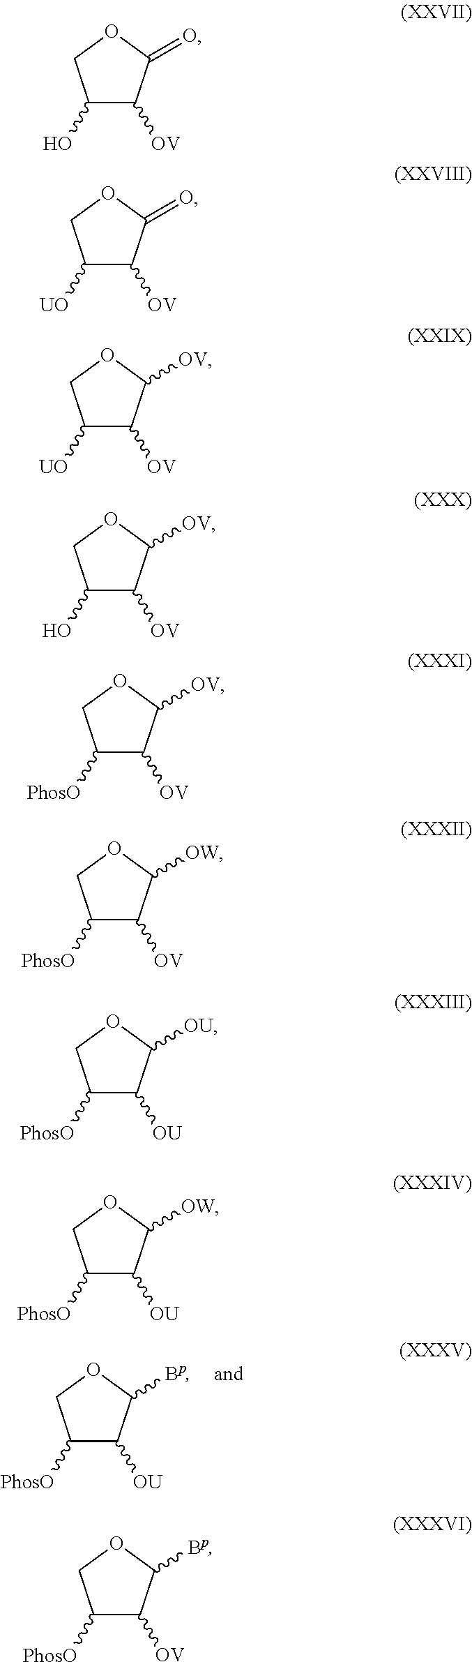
C1([PhosO])C([OV])C([OW])OC1.C1([PhosO])C([OU])C([OU])OC1.C1([PhosO])C([OU])C([OW])OC1.C1([PhosO])C([OU])C([Bp])OC1.C1(O)C([OV])C(=O)OC1.C1([UO])C([OV])C(=O)OC1.C1([UO])C([OV])C([OV])OC1.C1(O)C([OV])C([OV])OC1.C1([PhosO])C([OV])C([OV])OC1.C1([PhosO])C([OV])C([Bp])OC1
